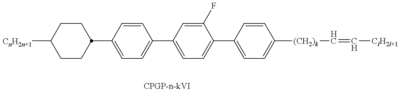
C1CC(C2=CC=C(C3=CC=C(C4=CC=C([(CH2)k]C=C[ClH2l+1])C=C4)C(F)=C3)C=C2)CCC1[CnH2n+1]
